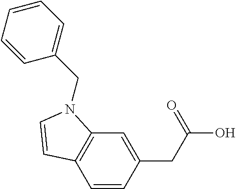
C1=CC(CC(O)=O)=CC2=C1C=CN2CC1=CC=CC=C1
